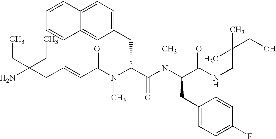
NC(CC=CC(N(C(C(N(C(CC1=CC=C(F)C=C1)C(NCC(CO)(C)C)=O)C)=O)CC1=CC=C2C(=C1)C=CC=C2)C)=O)(CC)CC
